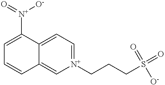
C12=C[N+](CCCS(=O)(=O)[O-])=CC=C1C([N+]([O-])=O)=CC=C2
